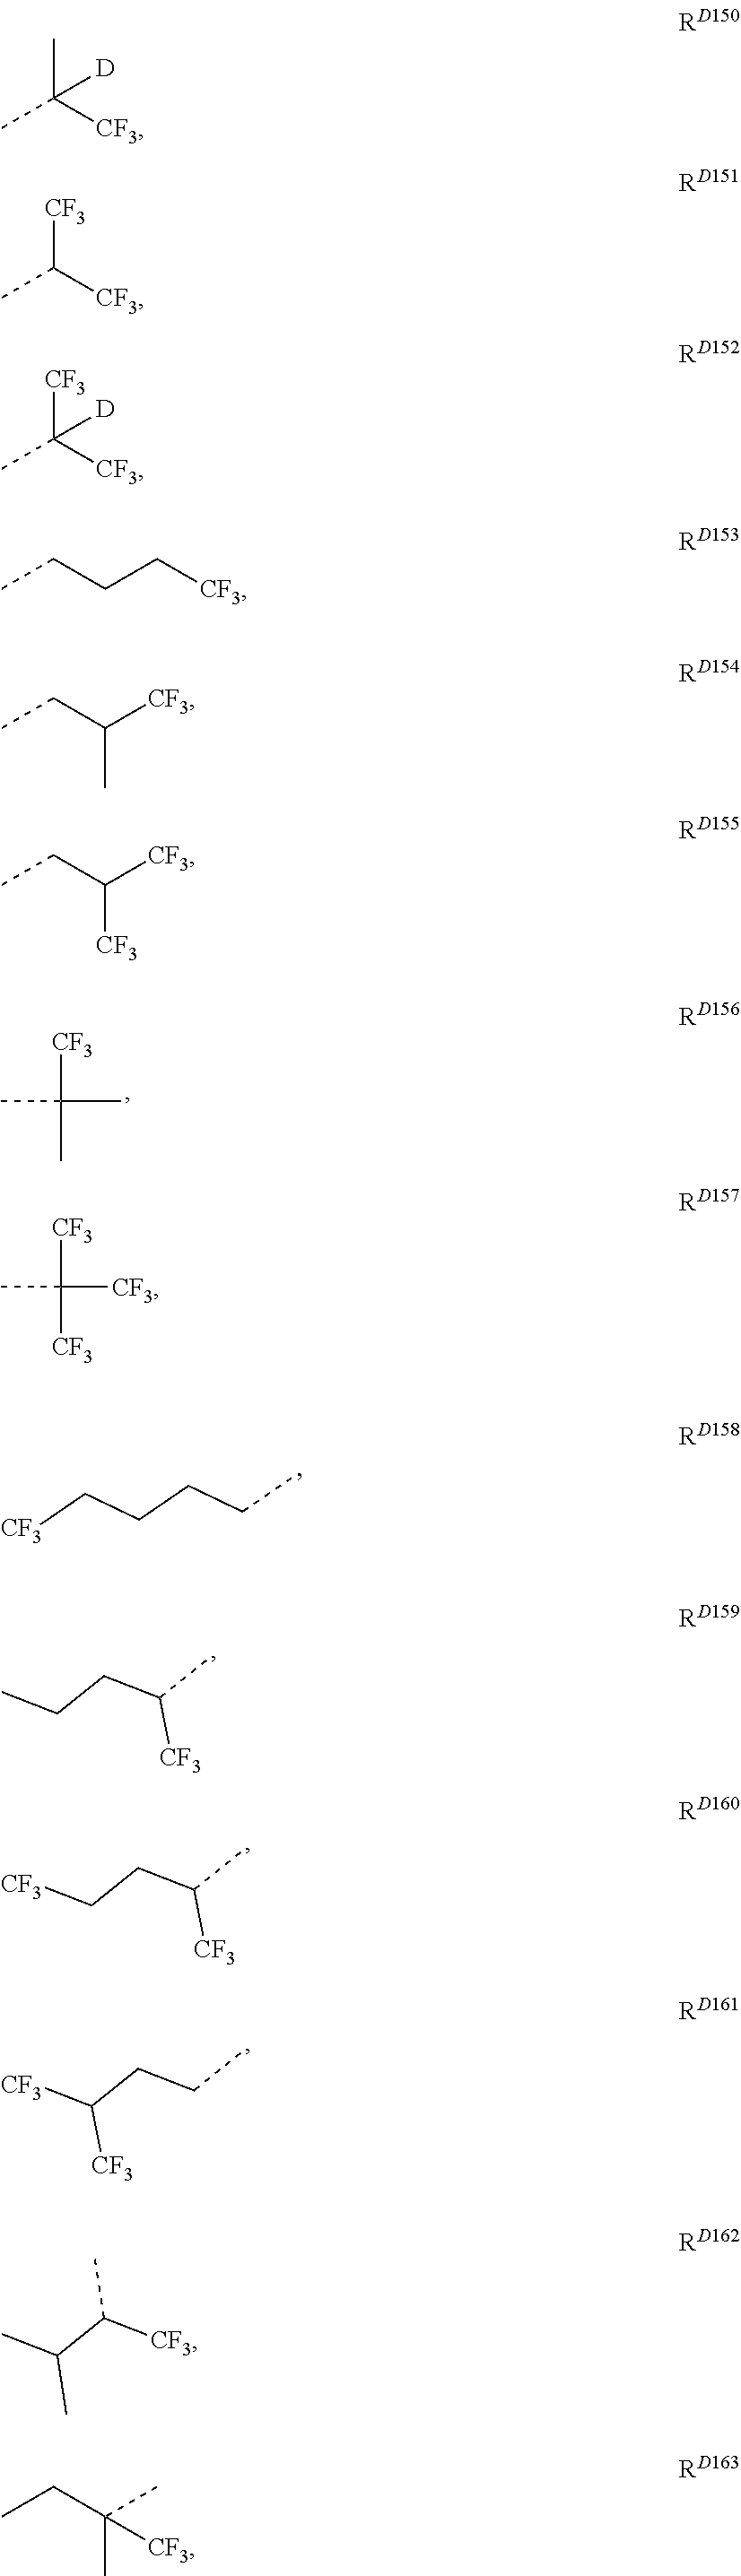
[CF3]C(C)(C)C.[CF3]C([CF3])([CF3])C.[CF3]CCCCC.CCCC(C)[CF3].[CF3]CCC(C)[CF3].[CF3]C(CCC)[CF3].CC(C([CF3])C)C.[CF3]C([CF3])C.[CF3]C([CF3])(C)[D].CCCC[CF3].CCC([CF3])C.CCC([CF3])[CF3].CCC([CF3])(C)C.CC([CF3])(C)[D]
